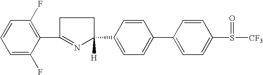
C1=C(F)C(C2=NC(C3=CC=C(C4=CC=C(S([CF3])=O)C=C4)C=C3)([H])CC2)=C(F)C=C1
